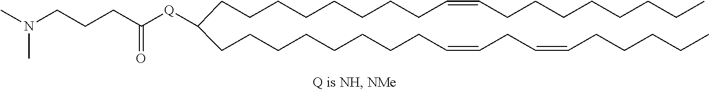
C(CCCC=CCCCCCCCCC(CCCCCCCCC=CCC=CCCCCC)[Q]C(CCCN(C)C)=O)CCCC
